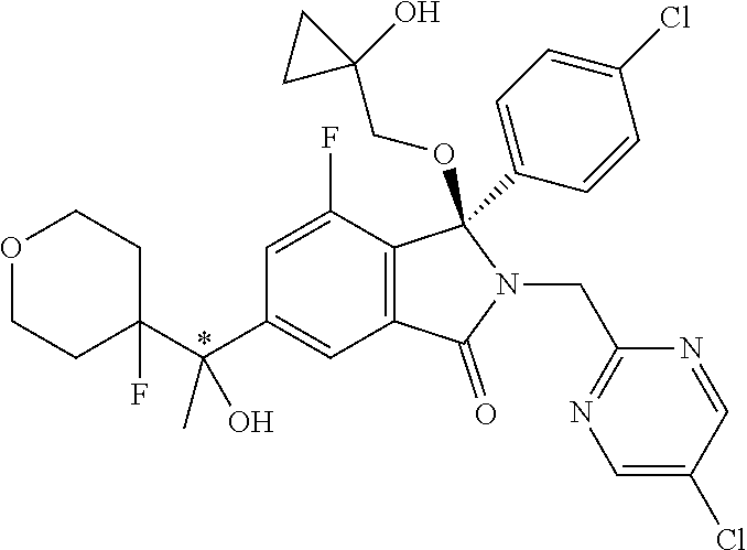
O1CCC(F)(C(C2=CC3=C(C(F)=C2)C(C2=CC=C(Cl)C=C2)(OCC2(O)CC2)N(CC2=NC=C(Cl)C=N2)C3=O)(C)O)CC1
